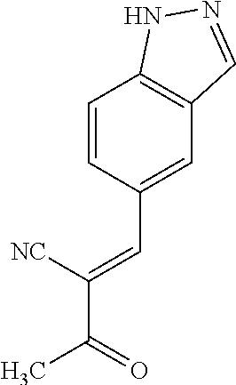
C1=CC(C=C(C(=O)C)[NC])=CC2=C1NN=C2
